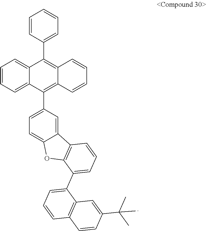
C1=CC=C2C(=C1)C(C1=CC=CC=C1)=C1C(=C2C2=CC=C3C(=C2)C2=C(O3)C(C3=CC=CC4=C3C=C(C(C)(C)C)C=C4)=CC=C2)C=CC=C1
